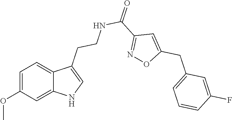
C12=CC(OC)=CC=C1C(CCNC(C1=NOC(CC3=CC=CC(F)=C3)=C1)=O)=CN2
